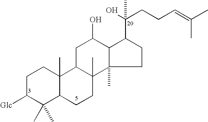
C1C([Glc])C(C)(C)C2C(C)(C1)C1C(C)(CC2)C2(C)C(C(O)C1)C(C(O)(CCC=C(C)C)C)CC2
